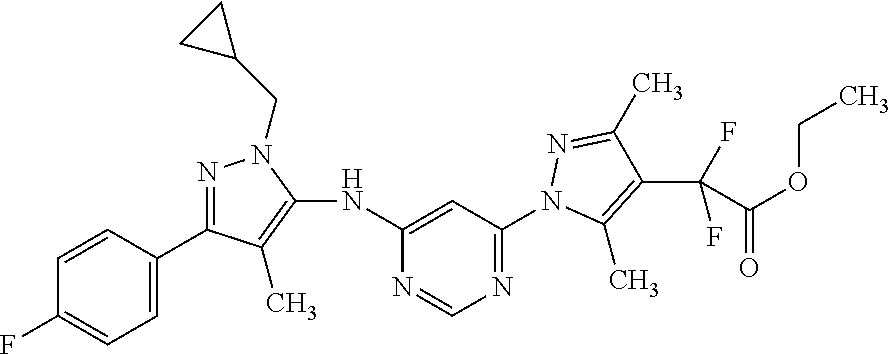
C1(NC2=C(C)C(C3=CC=C(F)C=C3)=NN2CC2CC2)=CC(N2C(C)=C(C(F)(F)C(OCC)=O)C(C)=N2)=NC=N1
